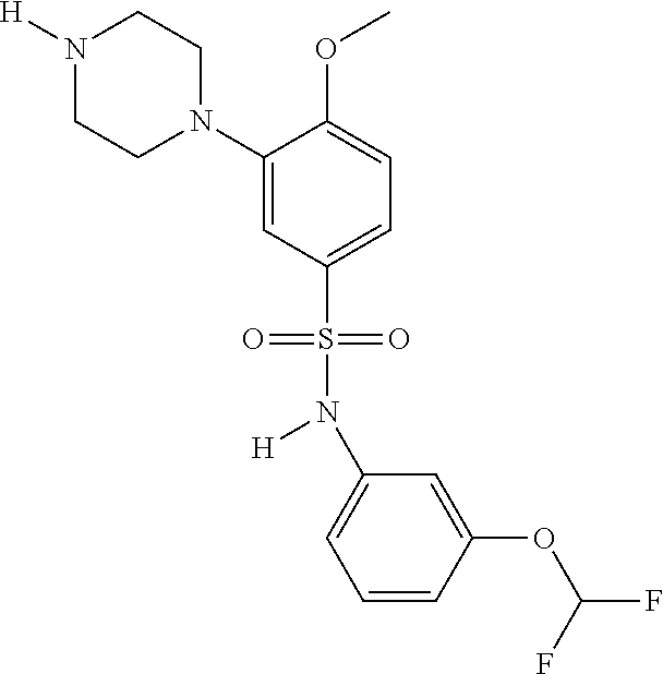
N1([H])CCN(C2=CC(S(N([H])C3=CC=CC(OC(F)F)=C3)(=O)=O)=CC=C2OC)CC1
